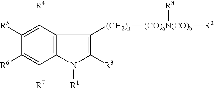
C12=C(C([R4])=C([R5])C([R6])=C1[R7])C([(CH2)n][(CO)aN(CO)b]([R2])[R8])=C([R3])N2[R1]
